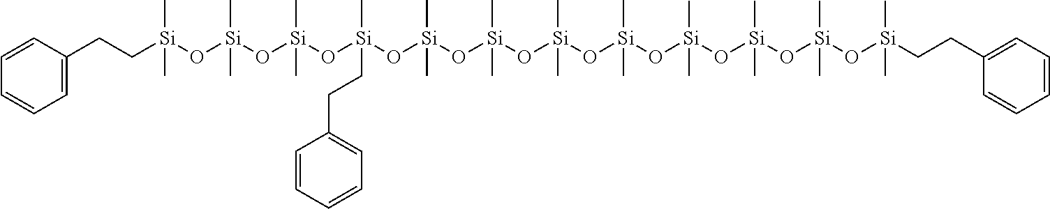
C1(CC[Si](O[Si](O[Si](O[Si](O[Si](O[Si](O[Si](O[Si](O[Si](O[Si](O[Si](O[Si](CCC2=CC=CC=C2)(C)C)(C)C)(C)C)(C)C)(C)C)(C)C)(C)C)(C)C)(C)CCC2=CC=CC=C2)(C)C)(C)C)(C)C)=CC=CC=C1
